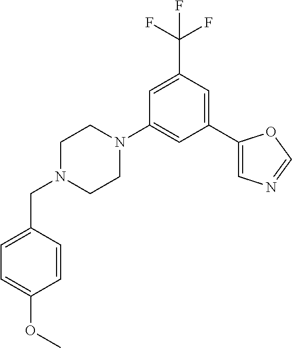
C1=C(C(F)(F)F)C=C(C2=CN=CO2)C=C1N1CCN(CC2=CC=C(OC)C=C2)CC1
